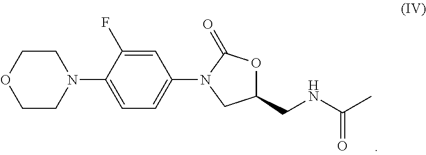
C1CN(C2=CC=C(N3CC(CNC(C)=O)OC3=O)C=C2F)CCO1
